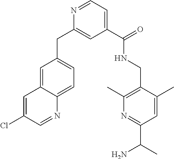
N1=CC=C(C(=O)NCC2=C(C)N=C(C(N)C)C=C2C)C=C1CC1=CC=C2C(=C1)C=C(Cl)C=N2
